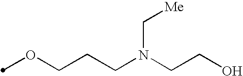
O(CCCN(CCO)C[Me])C
